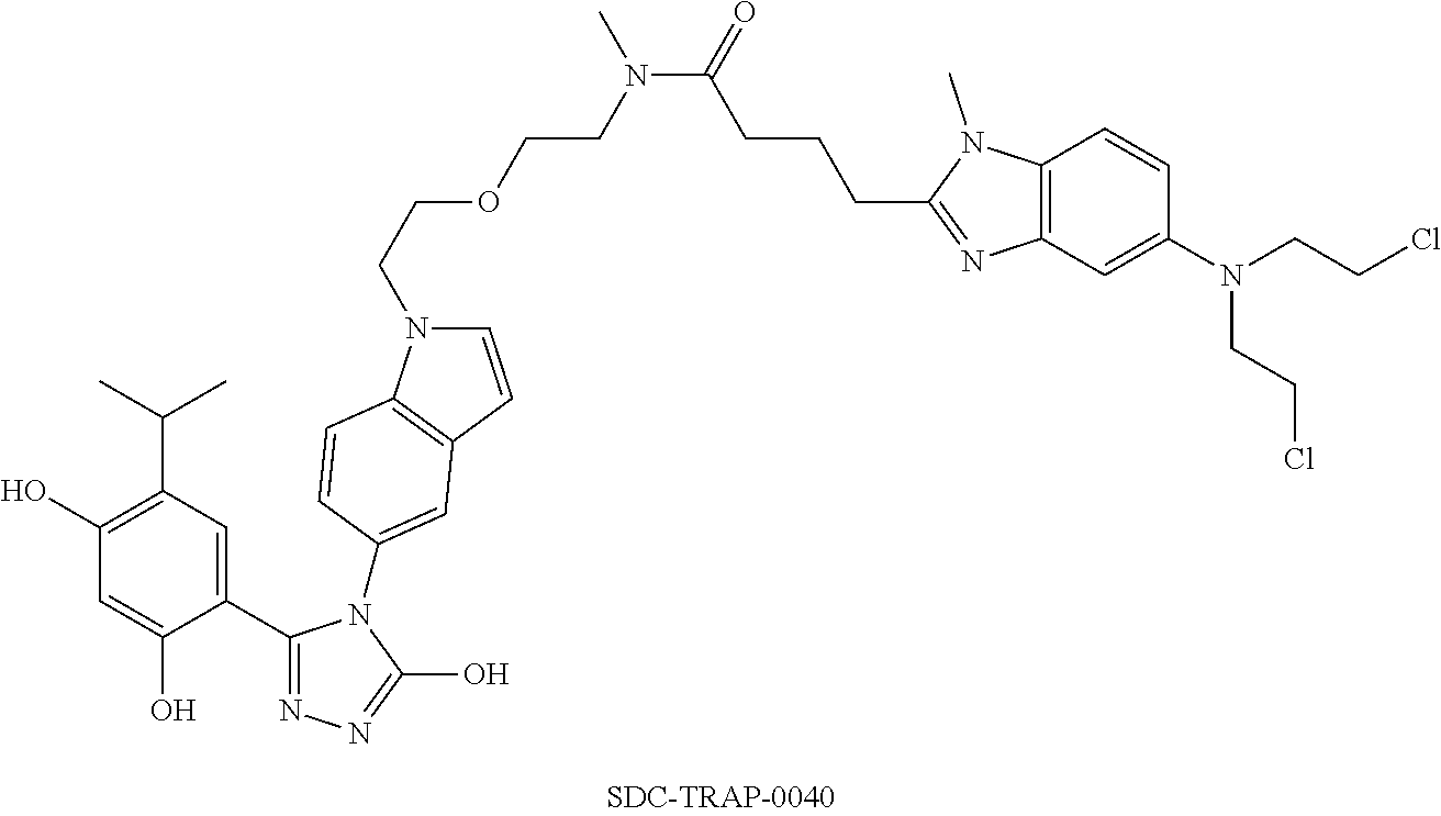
C1(O)=C(C(C)C)C=C(C2=NN=C(O)N2C2=CC3=C(N(CCOCCN(C(CCCC4=NC5=C(C=CC(N(CCCl)CCCl)=C5)N4C)=O)C)C=C3)C=C2)C(O)=C1
